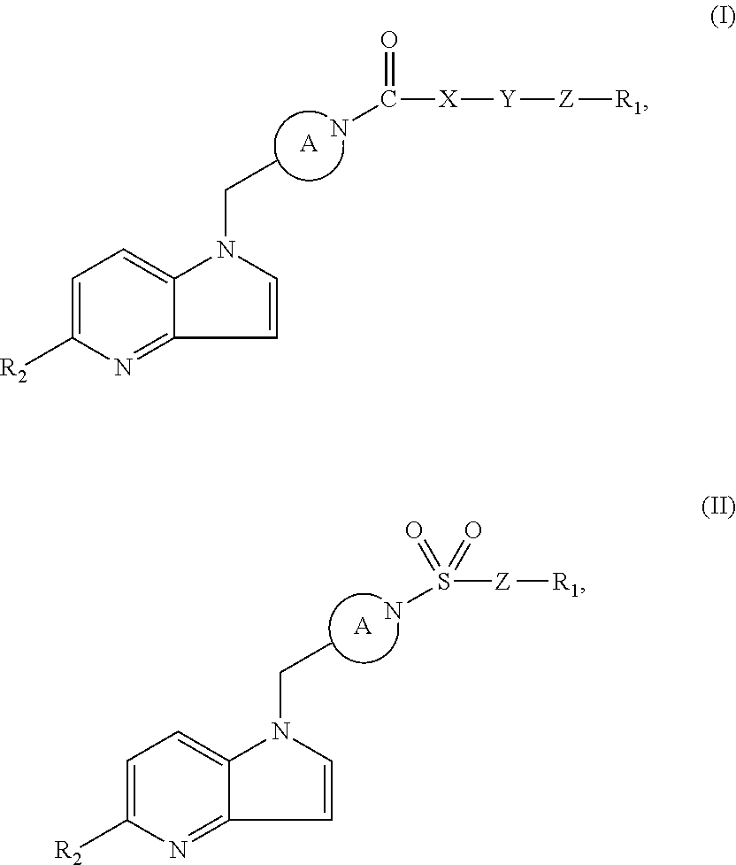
[A].C1=C([R2])N=C2C(=C1)N(CC)C=C2.NC([X][Y][Z][R1])=O.[A].C1=C([R2])N=C2C(=C1)N(CC)C=C2.NS([Z][R1])(=O)=O
